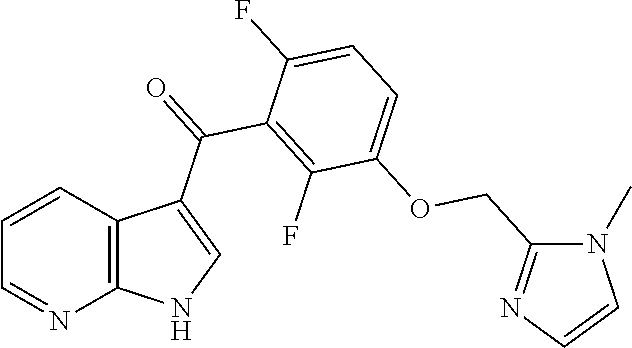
C1=CC2=C(N=C1)NC=C2C(=O)C1=C(F)C(OCC2=NC=CN2C)=CC=C1F
